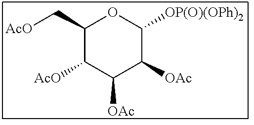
C1(C[AcO])C([AcO])C([OAc])C([OAc])C([OP(O)(OPh)2])O1
